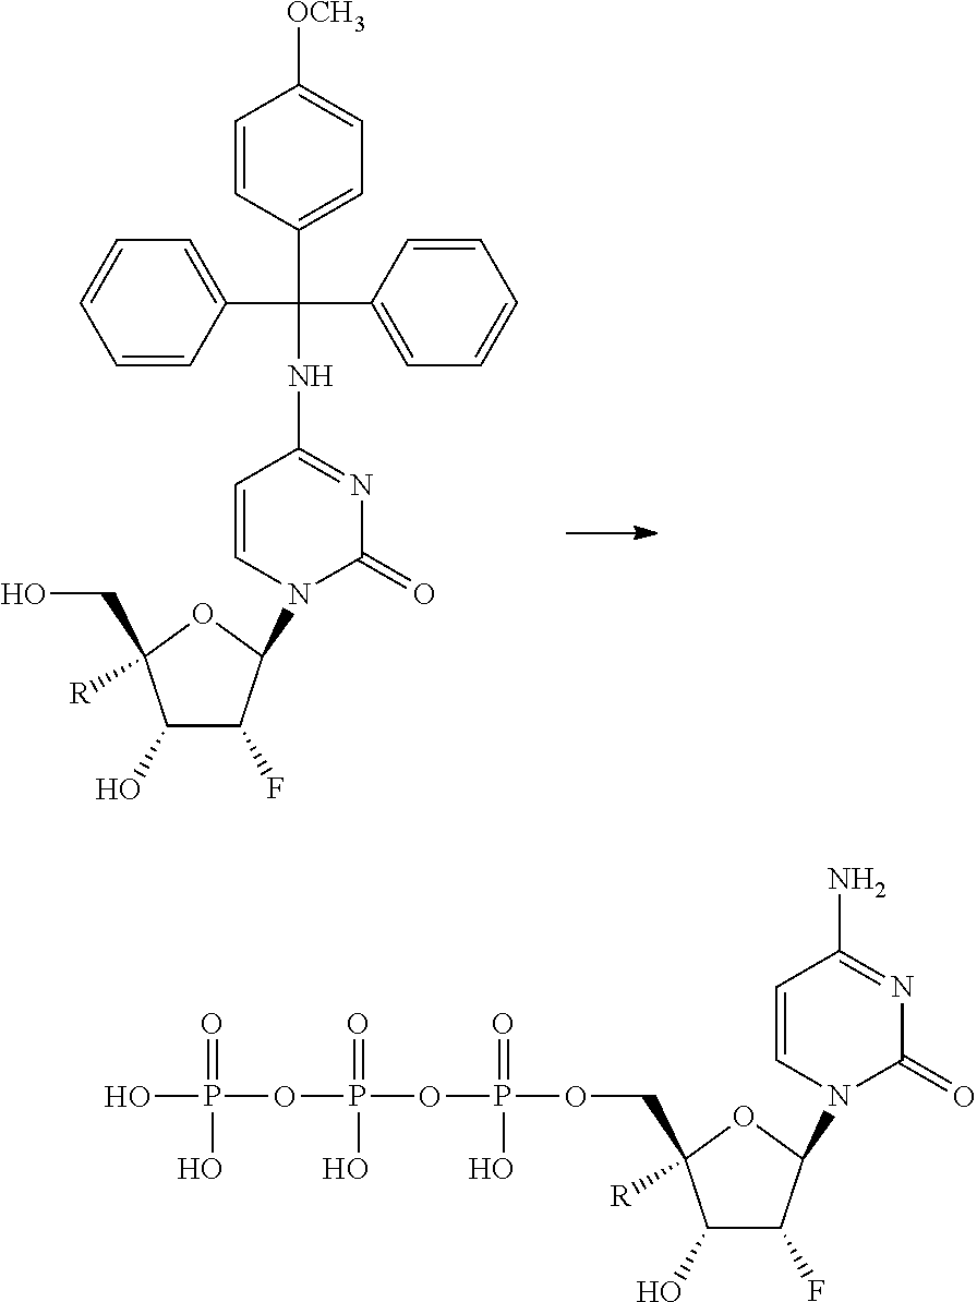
C1(O)C(F)C(N2C(=O)N=C(NC(C3=CC=C([OCH3])C=C3)(C3=CC=CC=C3)C3=CC=CC=C3)C=C2)OC1(CO)[R].C1(O)C(F)C(N2C(=O)N=C(N)C=C2)OC1(COP(OP(OP(O)(=O)O)(=O)O)(=O)O)[R]
